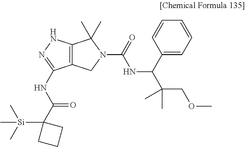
C12=C(NN=C1NC(C1([Si](C)(C)C)CCC1)=O)C(C)(C)N(C(=O)NC(C(COC)(C)C)C1=CC=CC=C1)C2
